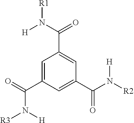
C1=C(C(=O)N([R3])[H])C=C(C(N([R2])[H])=O)C=C1C(N([H])[R1])=O
